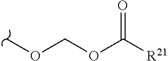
COCOC([R21])=O
